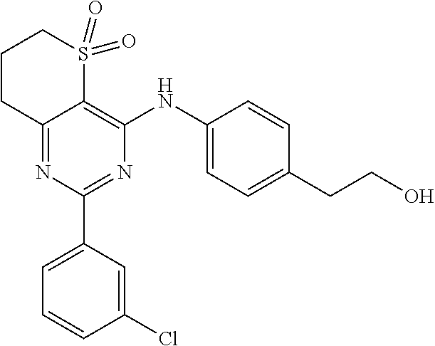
C1CC2=NC(C3=CC=CC(Cl)=C3)=NC(NC3=CC=C(CCO)C=C3)=C2S(=O)(=O)C1
